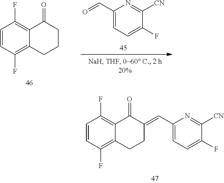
C1=CC(F)=C2C(=C1F)C(=O)C(=CC1=CC=C(F)C([CN])=N1)CC2.C1=CC(F)=C2C(=C1F)C(=O)CCC2.C1(C=O)=CC=C(F)C([CN])=N1
